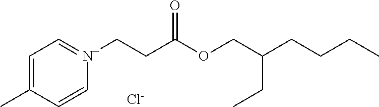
C1=C(C)C=C[N+](CCC(OCC(CCCC)CC)=O)=C1.[Cl-]
